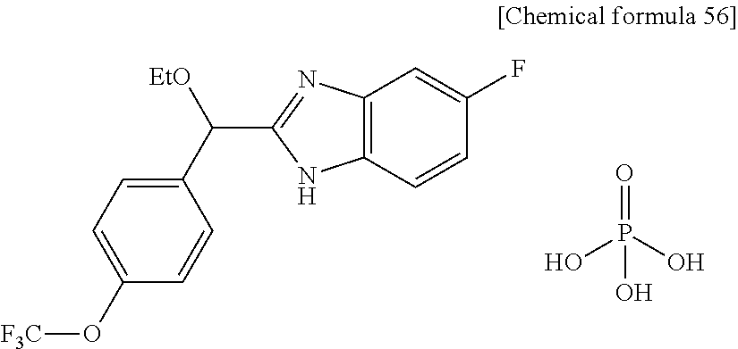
C1(C([EtO])C2=NC3=C(N2)C=CC(F)=C3)=CC=C(O[F3C])C=C1.O=P(O)(O)O
